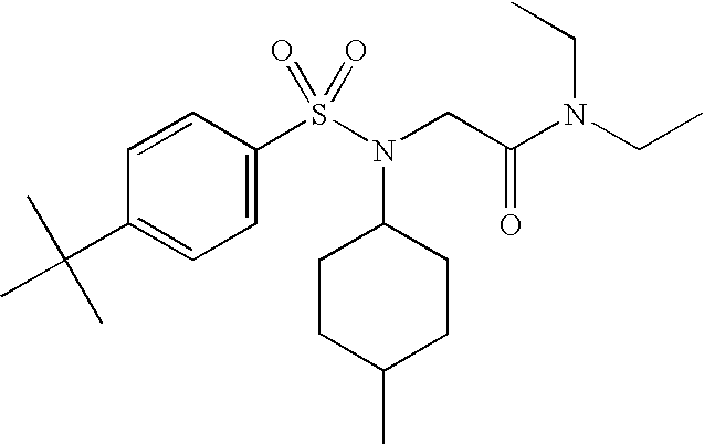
C1=C(C(C)(C)C)C=CC(S(N(CC(N(CC)CC)=O)C2CCC(C)CC2)(=O)=O)=C1
